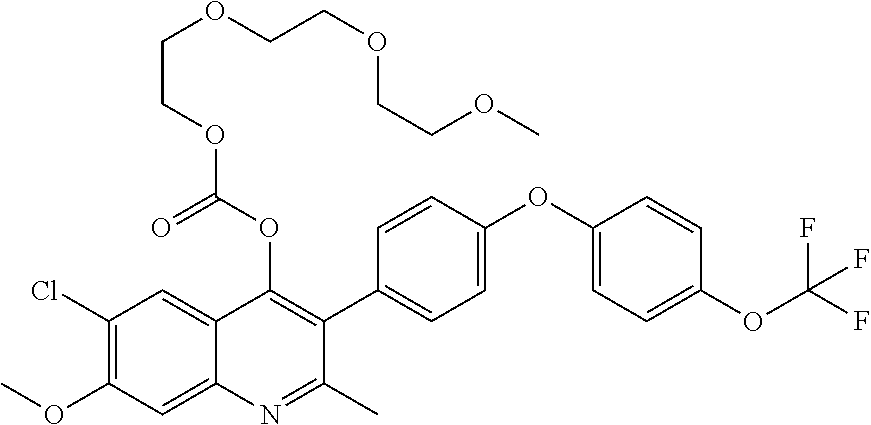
C1(Cl)=C(OC)C=C2C(=C1)C(OC(OCCOCCOCCOC)=O)=C(C1=CC=C(OC3=CC=C(OC(F)(F)F)C=C3)C=C1)C(C)=N2
